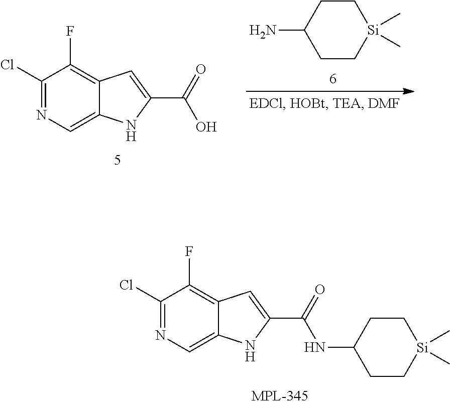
C1(Cl)=NC=C2C(=C1F)C=C(C(=O)O)N2.C1C[Si](C)(C)CCC1N.C1(Cl)=NC=C2C(=C1F)C=C(C(=O)NC1CC[Si](C)(C)CC1)N2
